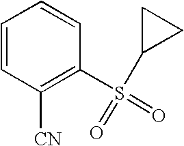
C1=CC([CN])=C(S(=O)(C2CC2)=O)C=C1
